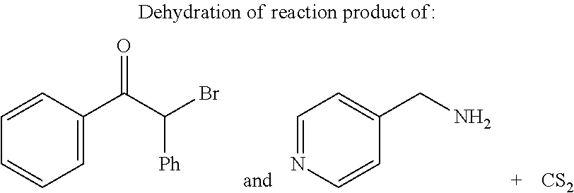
[CS2].C1=CC(C(C(Br)[Ph])=O)=CC=C1.C1=NC=CC(CN)=C1
